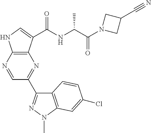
C1(C2=NN(C)C3=C2C=CC(Cl)=C3)=NC2=C(NC=C2C(NC(C(N2CC(C#N)C2)=O)C)=O)N=C1
